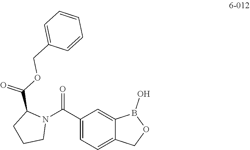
C1(C(N2C(C(OCC3=CC=CC=C3)=O)CCC2)=O)=CC=C2C(=C1)B(O)OC2
